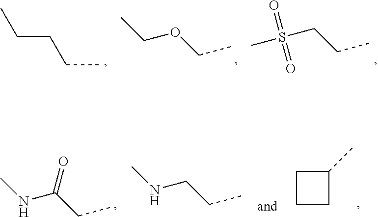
CS(CCC)(=O)=O.CCOCC.CCCCC.CNC(CC)=O.CNCCC.C1CC(C)C1
